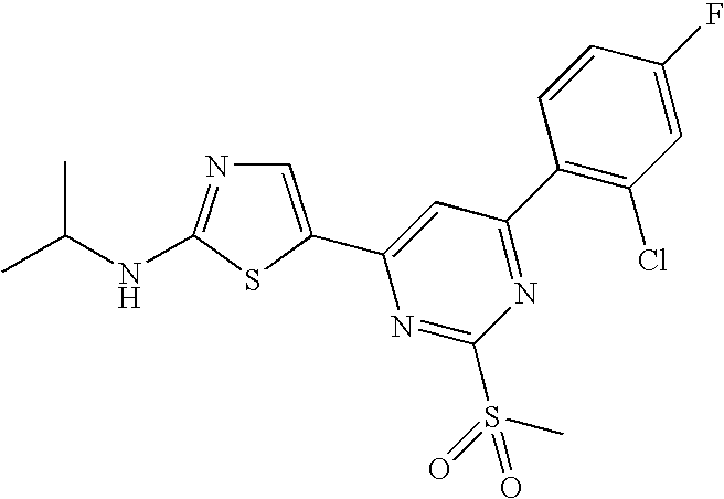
C1=C(C2=CC(C3=C(Cl)C=C(F)C=C3)=NC(S(C)(=O)=O)=N2)SC(NC(C)C)=N1
